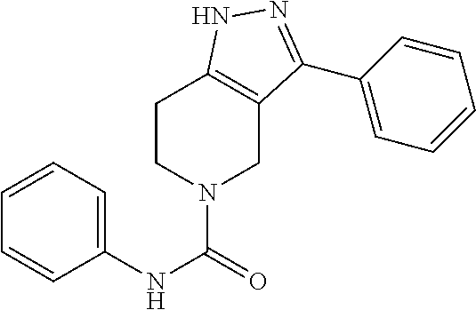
C1(NC(=O)N2CC3=C(CC2)NN=C3C2=CC=CC=C2)=CC=CC=C1
